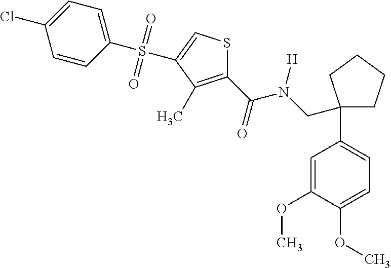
C1=CC(S(=O)(=O)C2=CSC(C(=O)N(CC3(C4=CC=C(OC)C(OC)=C4)CCCC3)[H])=C2C)=CC=C1Cl
